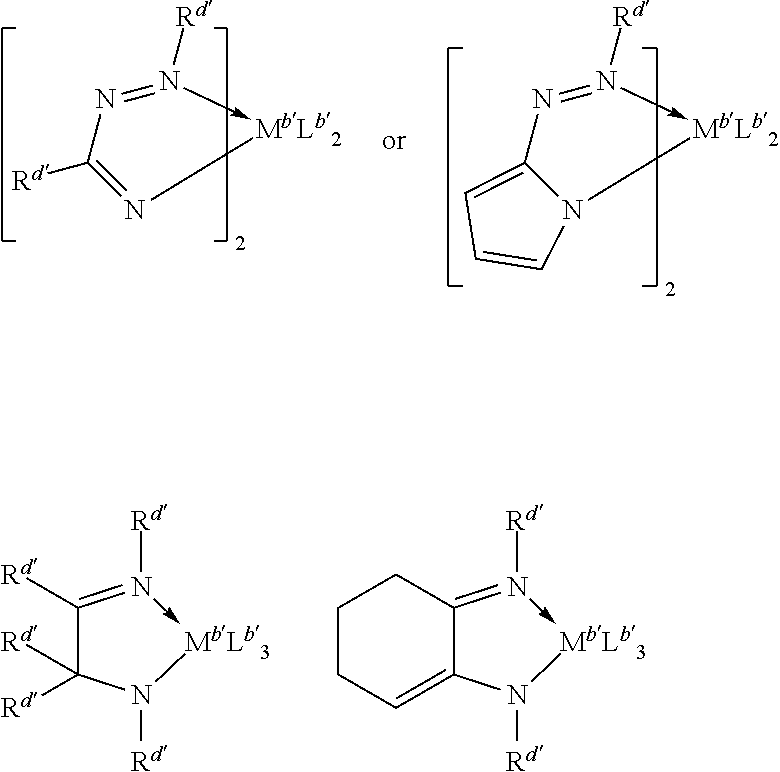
N1([Rd])->[MbLb2]N=C([Rd])N=1.N1([Rd])->[MbLb2]N2C(=CC=C2)N=1.C1CC=C2C(=N([Rd])->[MbLb3]N2[Rd])C1.C1([Rd])([Rd])C([Rd])=N([Rd])->[MbLb3]N1[Rd]
